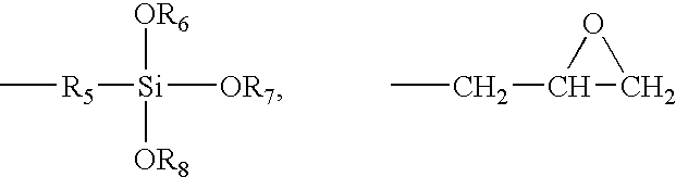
C[R5][Si]([OR6])([OR8])[OR7].CCC1OC1
